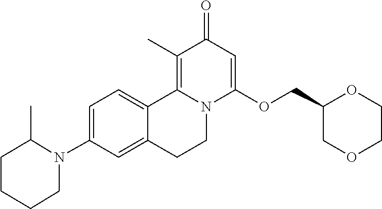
C1=C(N2C(C)CCCC2)C=C2C(=C1)C1=C(C)C(=O)C=C(OCC3COCCO3)N1CC2
